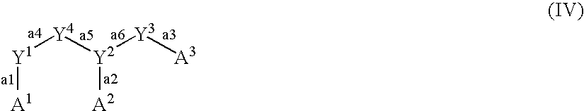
[A1][Y1][Y4][Y2]([Y3][A3])[A2]
